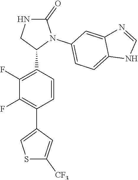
C1(F)=C(C2N(C3=CC=C4C(=C3)N=CN4)C(=O)NC2)C=CC(C2=CSC([CF3])=C2)=C1F
